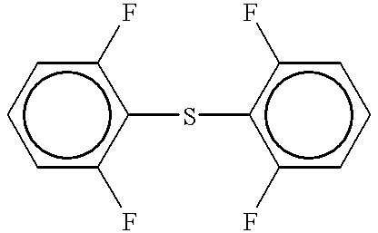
c1cc(F)c(Sc2c(F)cccc2F)c(F)c1
